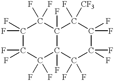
C1(F)(F)C(F)(F)C(F)(F)C2(F)C(F)(C1(F)F)C(F)([CF3])C(F)(F)C(F)(F)C2(F)F
